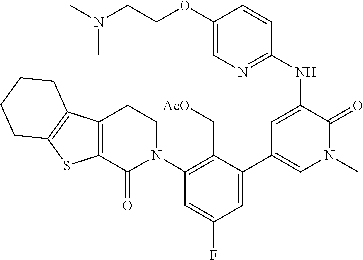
C1(OCCN(C)C)=CN=C(NC2=CC(C3=CC(F)=CC(N4CCC5=C(C4=O)SC4=C5CCCC4)=C3C[AcO])=CN(C)C2=O)C=C1
